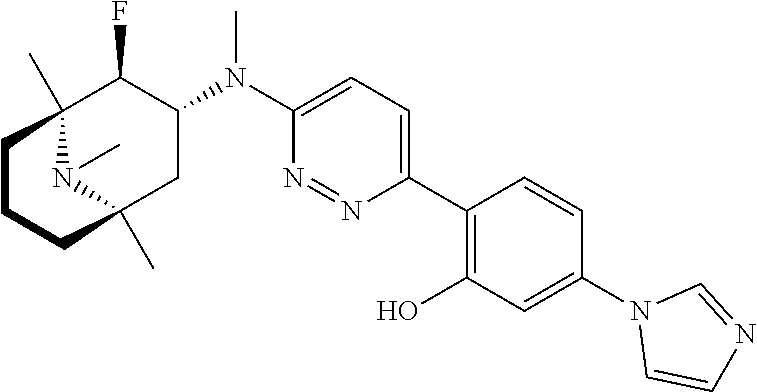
C1(C2=C(O)C=C(N3C=CN=C3)C=C2)=CC=C(N(C2C(F)C3(C)N(C)C(C)(C2)CCC3)C)N=N1
